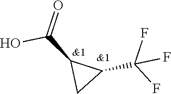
OC(C1CC1C(F)(F)F)=O
